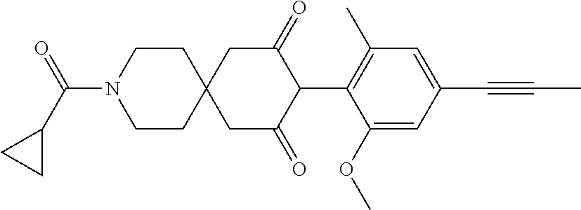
C1CN(C(=O)C2CC2)CCC12CC(=O)C(C1=C(C)C=C(C#CC)C=C1OC)C(=O)C2
